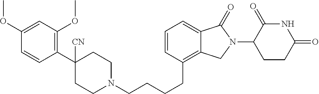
C(CCC1=C2C(=CC=C1)C(=O)N(C1C(=O)NC(=O)CC1)C2)CN1CCC([CN])(C2=C(OC)C=C(OC)C=C2)CC1
